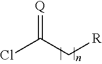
[Q]=C(C[R])Cl
